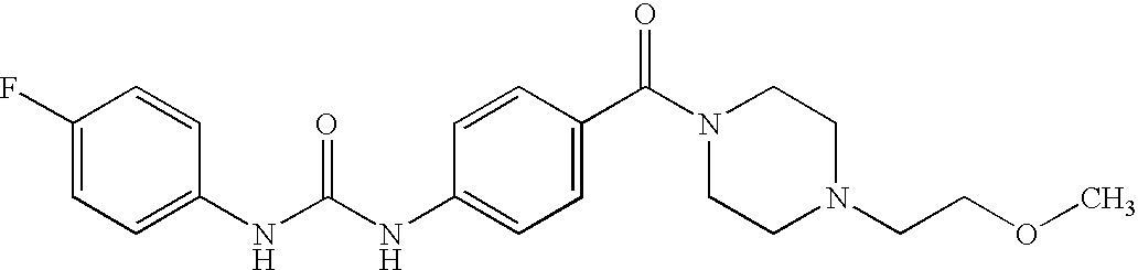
C1(F)=CC=C(NC(NC2=CC=C(C(N3CCN(CCOC)CC3)=O)C=C2)=O)C=C1
